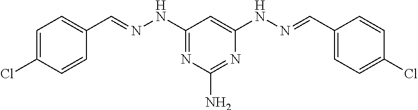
C1=C(Cl)C=CC(C=NNC2=NC(N)=NC(NN=CC3=CC=C(Cl)C=C3)=C2)=C1
